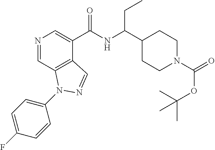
N1=CC2=C(C(C(NC(C3CCN(C(=O)OC(C)(C)C)CC3)CC)=O)=C1)C=NN2C1=CC=C(F)C=C1
